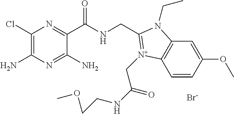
C1(Cl)=C(N)N=C(N)C(C(NCC2=[N+](CC(=O)NCCOC)C3=C(C=C(OC)C=C3)N2CC)=O)=N1.[Br-]
